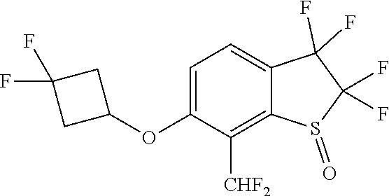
C1(F)(F)CC(OC2=CC=C3C(=C2[CHF2])S(=O)C(F)(F)C3(F)F)C1
